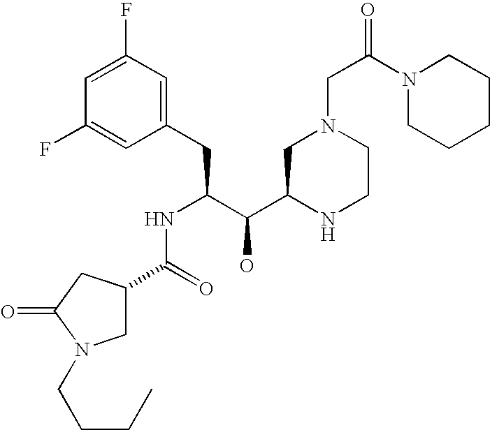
C1(F)=CC(F)=CC(CC(C(C2NCCN(CC(N3CCCCC3)=O)C2)O)NC(C2CN(CCCC)C(=O)C2)=O)=C1
